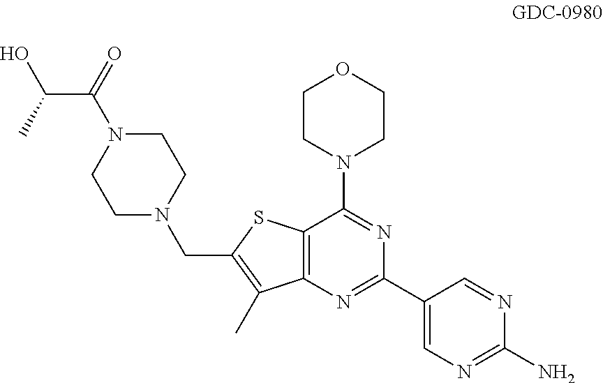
C(C(N1CCN(CC2=C(C)C3=C(S2)C(N2CCOCC2)=NC(C2=CN=C(N)N=C2)=N3)CC1)=O)(O)C
